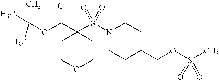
C1COCCC1(C(=O)OC(C)(C)C)S(N1CCC(COS(C)(=O)=O)CC1)(=O)=O
